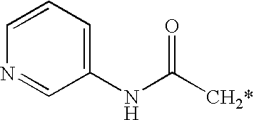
C1(NC([CH2*])=O)=CC=CN=C1
